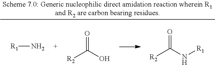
[R1]N.O=C(O)[R2].O=C(N[R1])[R2]
